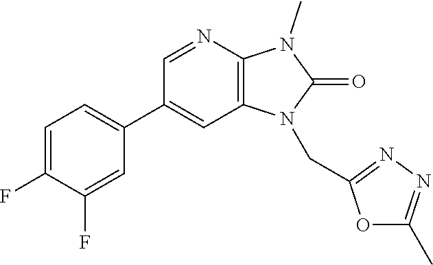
C1=C(F)C(F)=CC(C2=CC3=C(N=C2)N(C)C(=O)N3CC2=NN=C(C)O2)=C1
